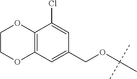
C12=C(C=C(COC(C)(C)C)C=C1Cl)OCCO2
